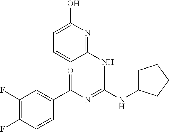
C1(F)=C(F)C=CC(C(N=C(NC2CCCC2)NC2=NC(O)=CC=C2)=O)=C1
